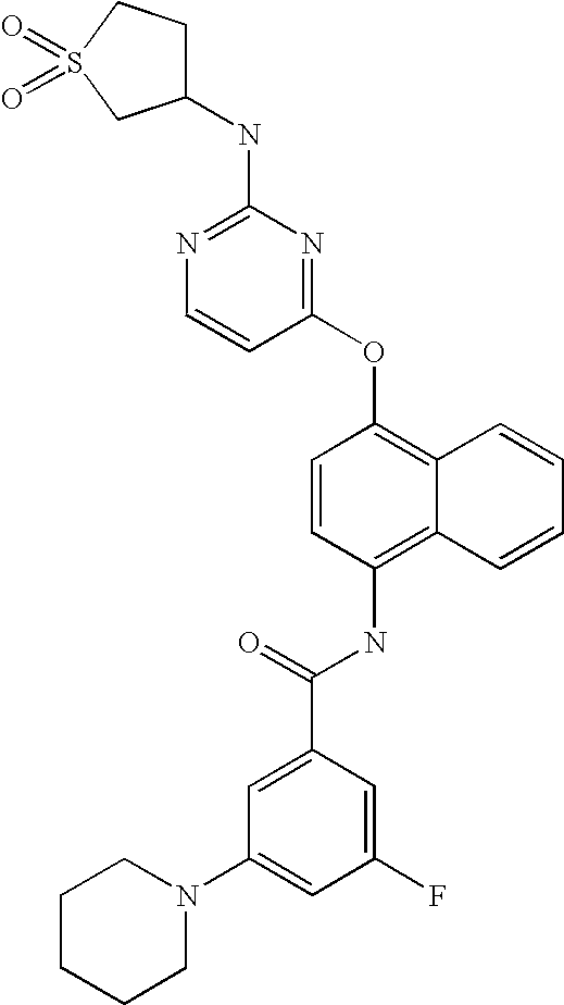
N1=C(NC2CCS(=O)(=O)C2)N=C(OC2=C3C(=C(NC(C4=CC(N5CCCCC5)=CC(F)=C4)=O)C=C2)C=CC=C3)C=C1
